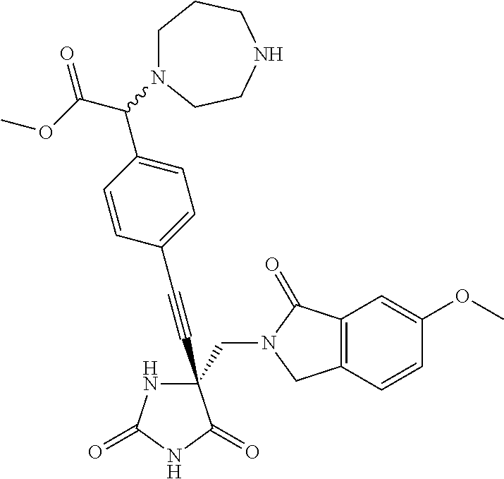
C(#CC1(CN2C(=O)C3=C(C2)C=CC(OC)=C3)NC(=O)NC1=O)C1=CC=C(C(C(OC)=O)N2CCCNCC2)C=C1
